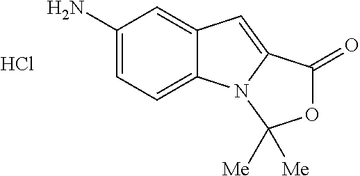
C1(N)=CC=C2C(=C1)C=C1N2C([Me])([Me])OC1=O.Cl
